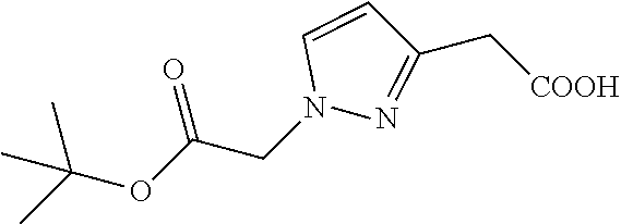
CC(OC(CN1N=C(C[COOH])C=C1)=O)(C)C
